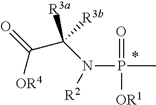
CP(N([R2])C(C([OR4])=O)([R3a])[R3b])(=O)[OR1]
